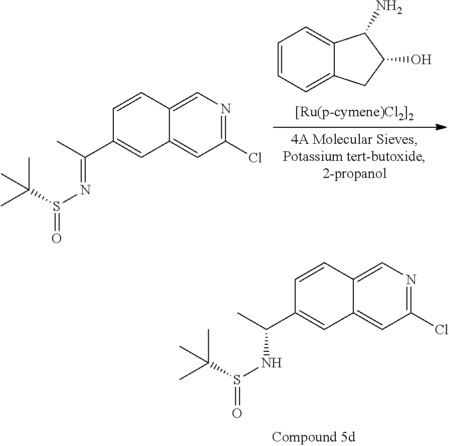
C1(Cl)=NC=C2C(=C1)C=C(C(C)=NS(=O)C(C)(C)C)C=C2.C1=CC=C2C(=C1)C(N)C(O)C2.C1(Cl)=NC=C2C(=C1)C=C(C(C)NS(=O)C(C)(C)C)C=C2
